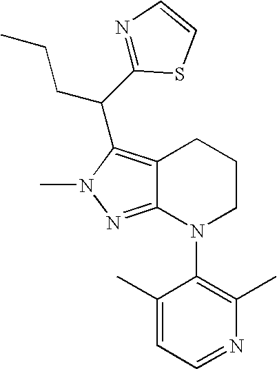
C12=C(C(C3=NC=CS3)CCC)N(C)N=C1N(C1=C(C)N=CC=C1C)CCC2
